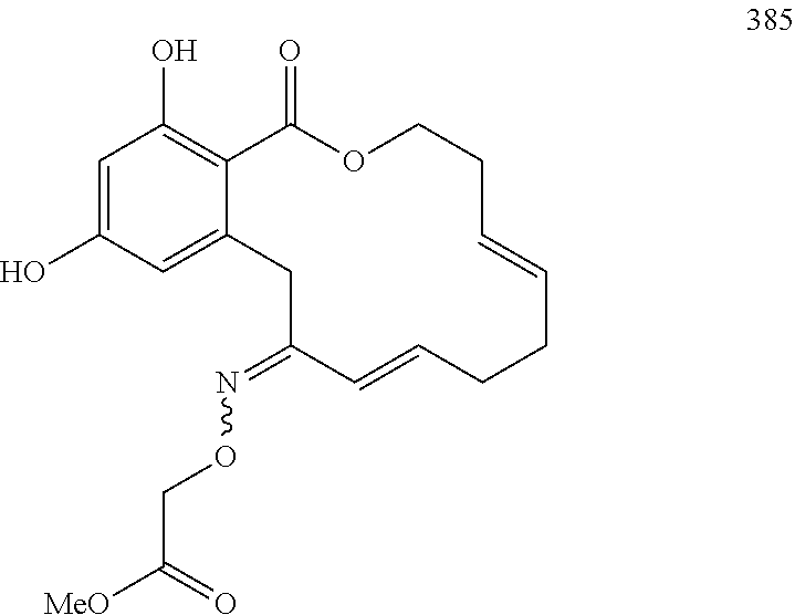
C1=C(O)C=C2C(=C1O)C(=O)OCCC=CCCC=CC(=NOCC([MeO])=O)C2
